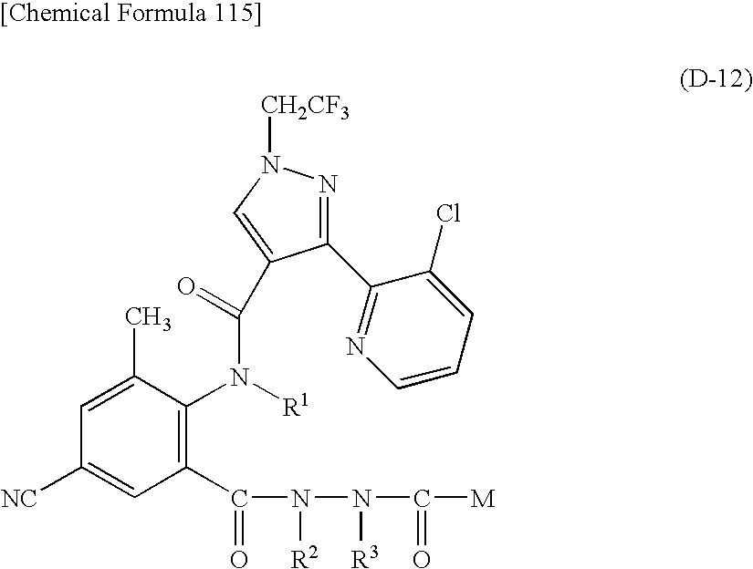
C1([NC])=CC(C(N(N(C([M])=O)[R3])[R2])=O)=C(N([R1])C(=O)C2=CN([CH2CF3])N=C2C2=NC=CC=C2Cl)C(C)=C1
